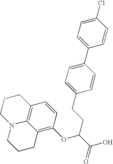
C1(Cl)=CC=C(C2=CC=C(CCC(C(O)=O)OC3=C4C5=C(C=C3)CCCN5CCC4)C=C2)C=C1
